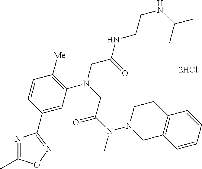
[2HCl].C1=C(C2=NOC(C)=N2)C=CC([Me])=C1N(CC(NCCNC(C)C)=O)CC(N(C)N1CC2=C(CC1)C=CC=C2)=O
